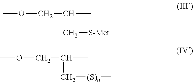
COCC(C[S-Met])C.COCC(C[(S)n]C)C
